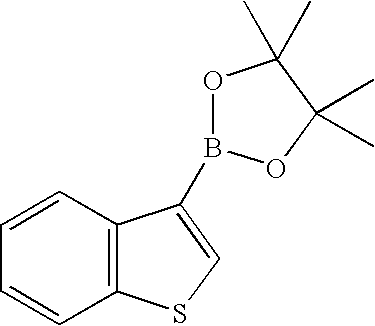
C1=CC2=C(C=C1)SC=C2B1OC(C)(C)C(C)(C)O1
